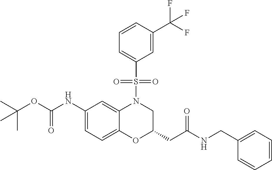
C1(NC(OC(C)(C)C)=O)=CC=C2C(=C1)N(S(C1=CC=CC(C(F)(F)F)=C1)(=O)=O)CC(CC(=O)NCC1=CC=CC=C1)O2
